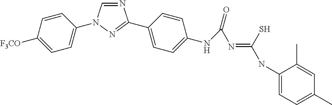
N1=CN(C2=CC=C([F3CO])C=C2)N=C1C1=CC=C(NC(=O)N=C(NC2=CC=C(C)C=C2C)S)C=C1
